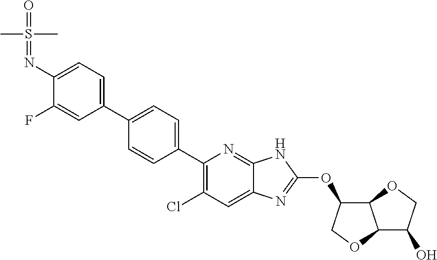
C1(N=S(=O)(C)C)=CC=C(C2=CC=C(C3=C(Cl)C=C4C(=N3)NC(OC3C5C(C(O)CO5)OC3)=N4)C=C2)C=C1F
